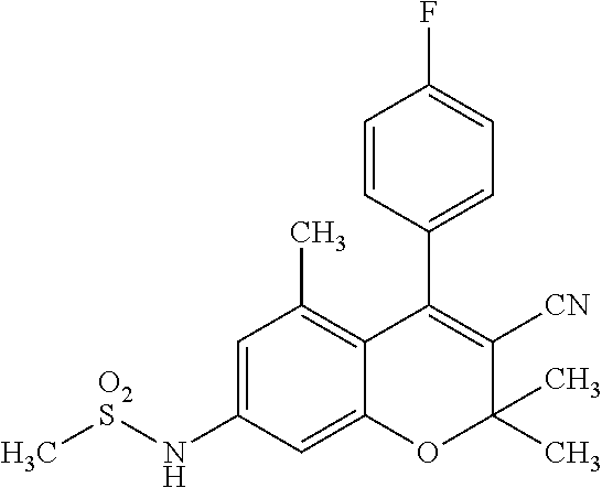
C1=CC(C2=C([CN])C(C)(C)OC3=CC(N[O2S]C)=CC(C)=C23)=CC=C1F
